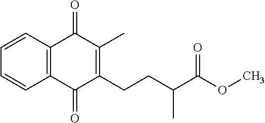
C12=C(C=CC=C1)C(=O)C(C)=C(CCC(C(OC)=O)C)C2=O
